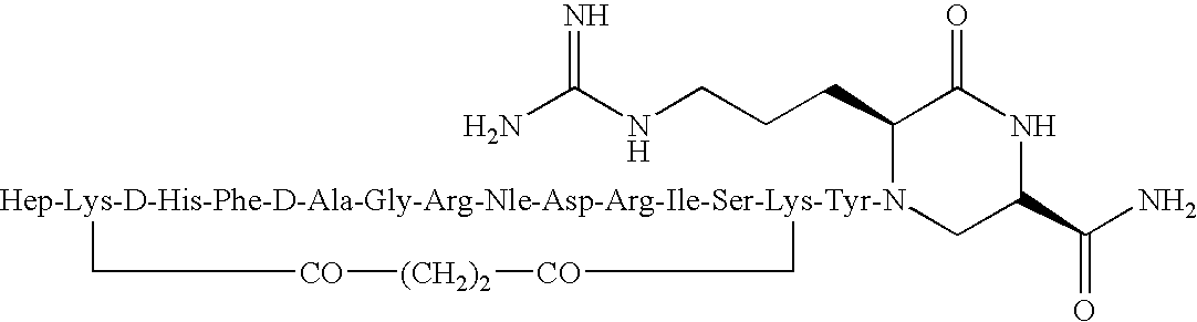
NC(NCCCC1[Hep-Lys-D-His-Phe-D-Ala-Gly-Arg-Nle-Asp-Arg-Ile-Ser-Lys-Tyr-N]2(CC(C(N)=O)NC1=O)C[CO][(CH2)2][CO]C2)=N
